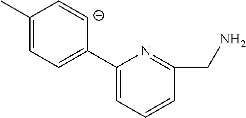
C1(C)=CC=C(C2=CC=CC(CN)=N2)[C-]=C1
